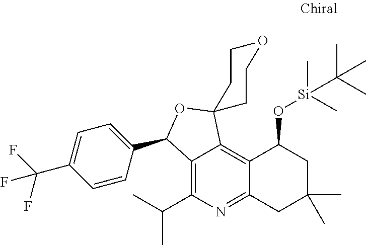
C12=C(C(C)C)N=C3C(=C1C1(OC2C2=CC=C(C(F)(F)F)C=C2)CCOCC1)C(O[Si](C)(C(C)(C)C)C)CC(C)(C)C3
